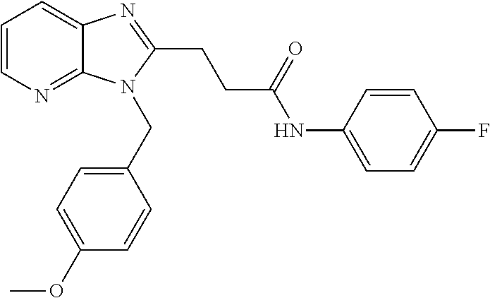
C1=CN=C2C(=C1)N=C(CCC(NC1=CC=C(F)C=C1)=O)N2CC1=CC=C(OC)C=C1
